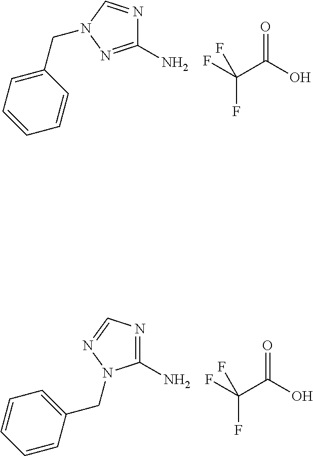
NC1=NN(CC2=CC=CC=C2)C=N1.FC(C(O)=O)(F)F.C1(N)=NC=NN1CC1=CC=CC=C1.FC(C(O)=O)(F)F
